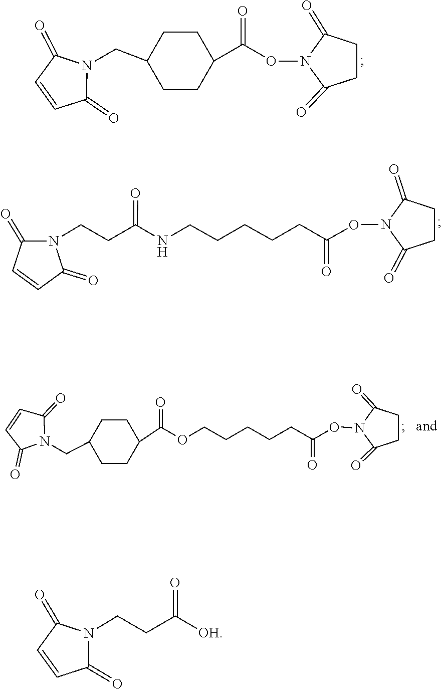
N1(OC(C2CCC(CN3C(=O)C=CC3=O)CC2)=O)C(=O)CCC1=O.N1(OC(CCCCCNC(CCN2C(=O)C=CC2=O)=O)=O)C(=O)CCC1=O.N1(OC(CCCCCOC(C2CCC(CN3C(=O)C=CC3=O)CC2)=O)=O)C(=O)CCC1=O.C1=CC(=O)N(CCC(=O)[OH])C1=O
